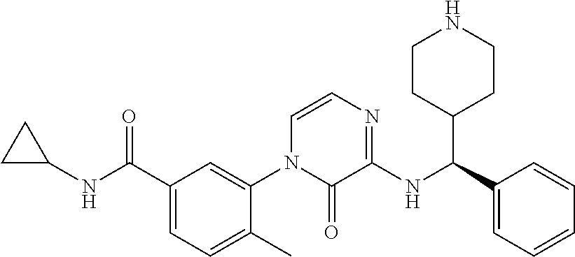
C1CC1NC(C1=CC=C(C)C(N2C=CN=C(NC(C3=CC=CC=C3)C3CCNCC3)C2=O)=C1)=O
